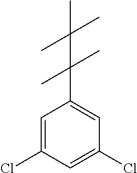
C1=C(Cl)C=C(Cl)C=C1C(C(C)(C)C)(C)C
